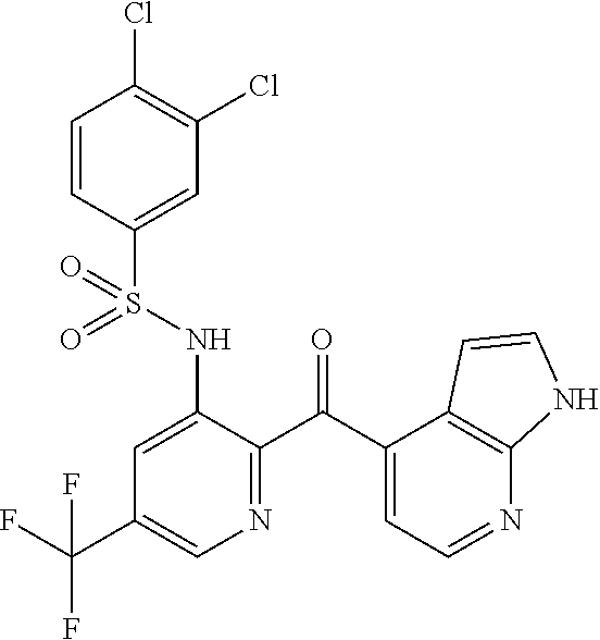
C1=CC(S(NC2=CC(C(F)(F)F)=CN=C2C(C2=CC=NC3=C2C=CN3)=O)(=O)=O)=CC(Cl)=C1Cl
